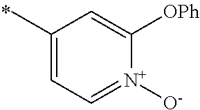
C1(C)=CC=[N+]([O-])C([OPh])=C1
